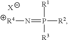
[R4]N=P([R2])([R3])[R1].[X]
